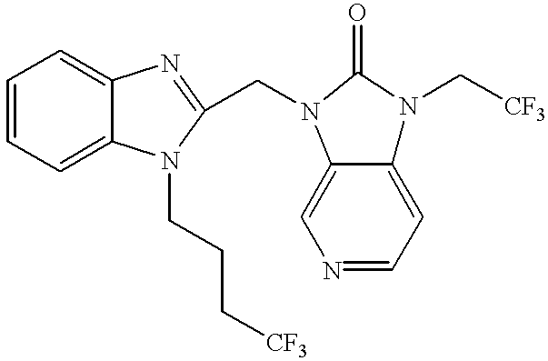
C1=CC=C2C(=C1)N=C(CN1C(=O)N(C[CF3])C3=CC=NC=C31)N2CCC[CF3]
